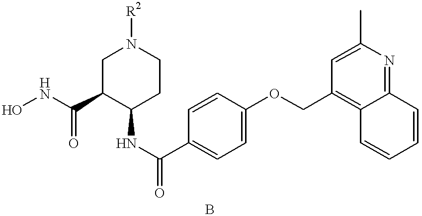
C1(NC(=O)C2=CC=C(OCC3=C4C(=NC(C)=C3)C=CC=C4)C=C2)CCN([R2])CC1C(NO)=O
